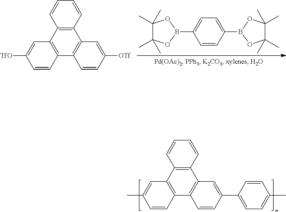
C12=C(C3=C(C4=C1C=C(C1=CC=C(C)C=C1)C=C4)C=CC(C)=C3)C=CC=C2.C1=CC(B2OC(C)(C)C(C)(C)O2)=CC=C1B1OC(C)(C)C(C)(C)O1.C12=C(C3=C(C4=C1C=C([OTf])C=C4)C=CC([TfO])=C3)C=CC=C2
